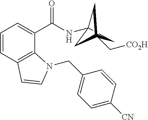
C1C2(NC(C3=CC=CC4=C3N(CC3=CC=C([CN])C=C3)C=C4)=O)CC1(C[CO2H])C2
